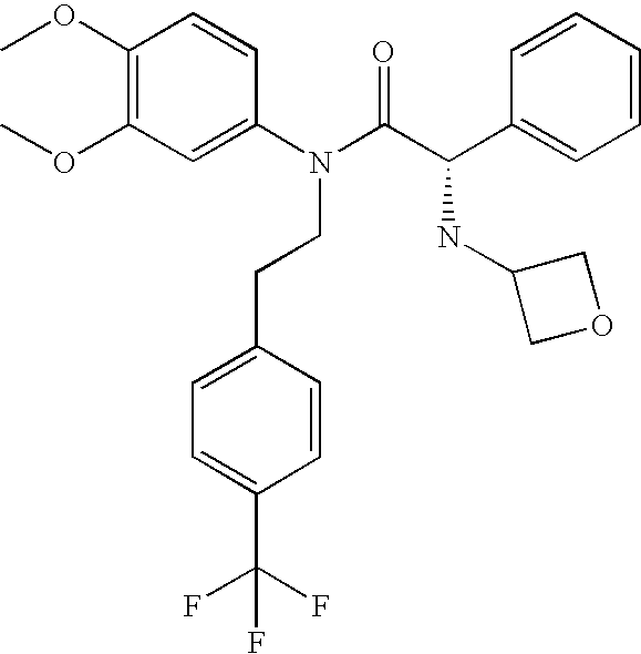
C1(OC)=C(OC)C=C(N(CCC2=CC=C(C(F)(F)F)C=C2)C(C(C2=CC=CC=C2)NC2COC2)=O)C=C1
